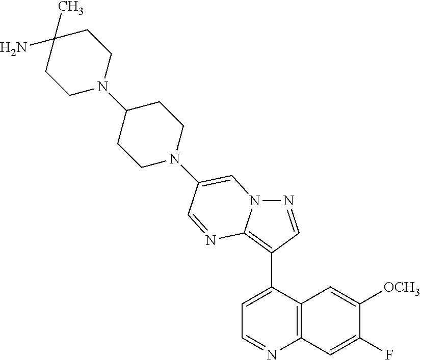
N1=CC(C2=CC=NC3=C2C=C([OCH3])C(F)=C3)=C2N1C=C(N1CCC(N3CCC(C)(N)CC3)CC1)C=N2
